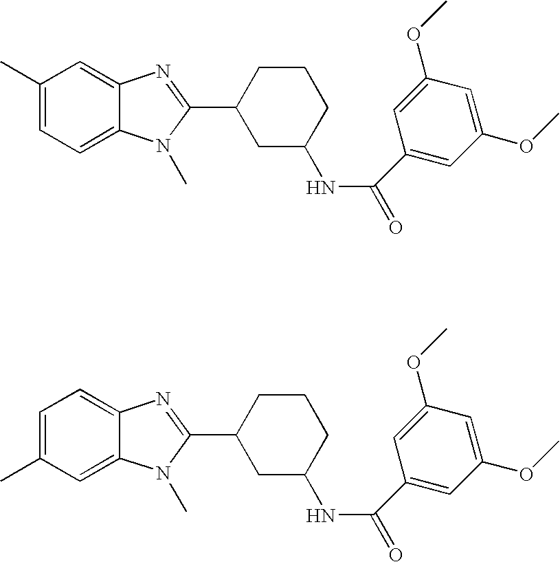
C1(C)=CC=C2C(=C1)N=C(C1CC(NC(C3=CC(OC)=CC(OC)=C3)=O)CCC1)N2C.C1=C(C)C=C2C(=C1)N=C(C1CC(NC(C3=CC(OC)=CC(OC)=C3)=O)CCC1)N2C
